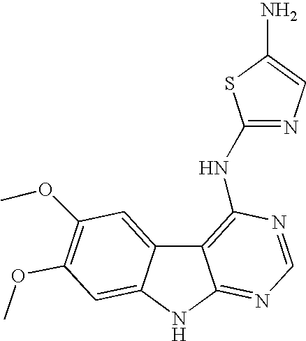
NC1=CN=C(NC2=C3C4=CC(OC)=C(OC)C=C4NC3=NC=N2)S1
